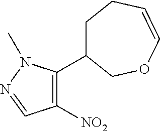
C1([NO2])=C(C2CCC=COC2)N(C)N=C1
